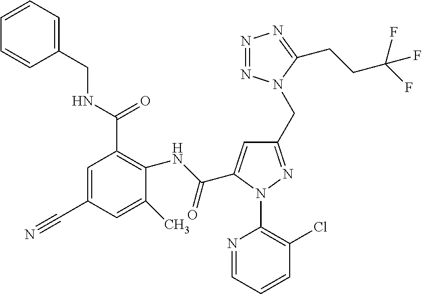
C1=CC=C(CNC(C2=C(NC(=O)C3=CC(CN4N=NN=C4CCC(F)(F)F)=NN3C3=C(Cl)C=CC=N3)C(C)=CC(C#N)=C2)=O)C=C1
